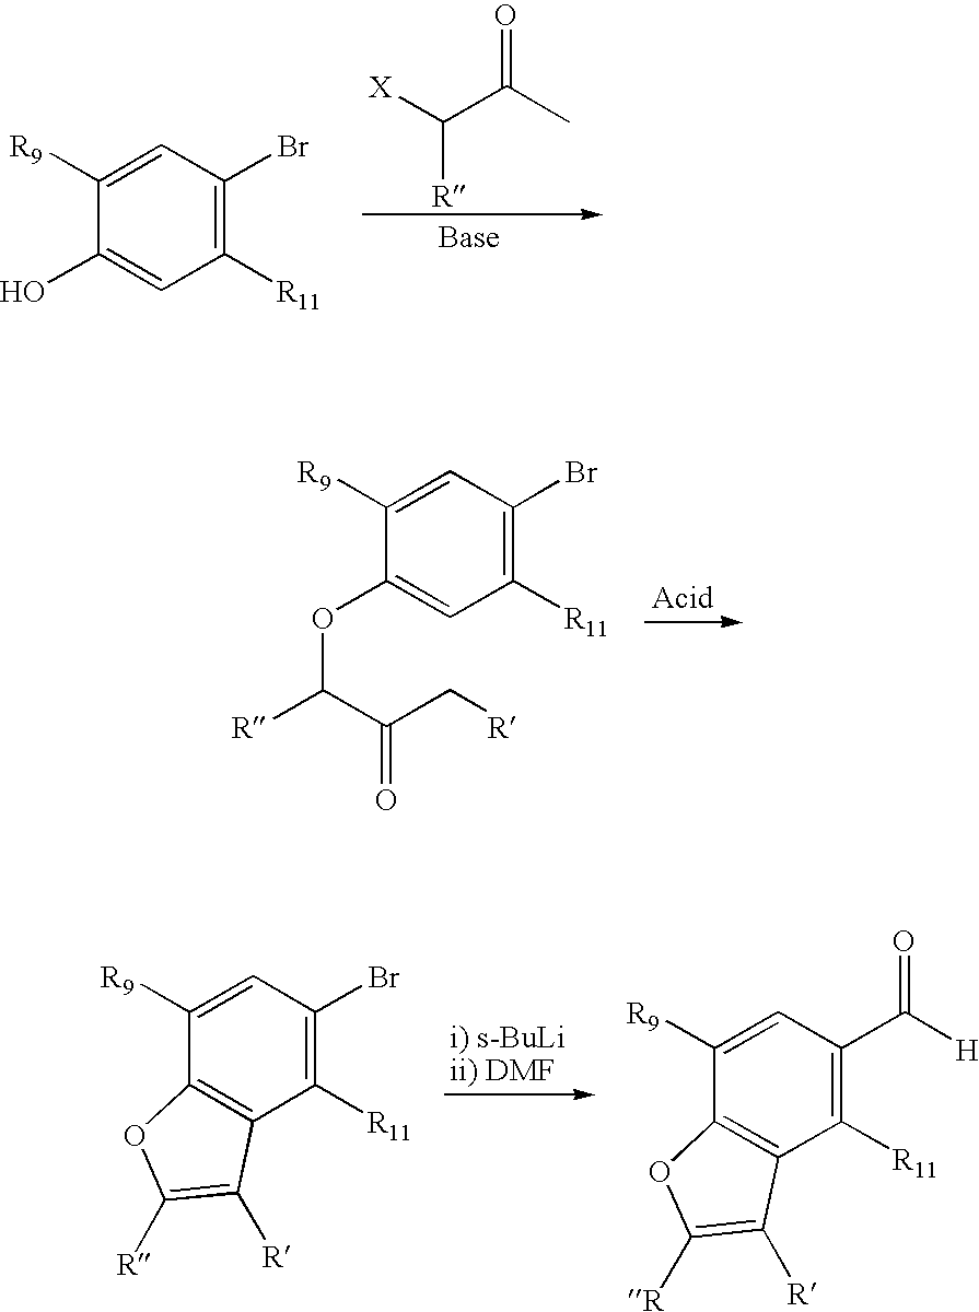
C(C(C)=O)([X])[R].C1([R9])=CC(Br)=C([R11])C=C1O.C1([R9])=CC(Br)=C([R11])C=C1OC([R])C(C[R])=O.C1([R9])=CC(Br)=C([R11])C2=C1OC([R])=C2[R].C1([R9])=CC(C(=O)[H])=C([R11])C2=C1OC([R])=C2[R]
